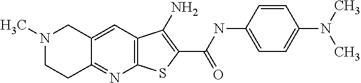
C12=C(C=C3C(=N1)CCN(C)C3)C(N)=C(C(NC1=CC=C(N(C)C)C=C1)=O)S2
